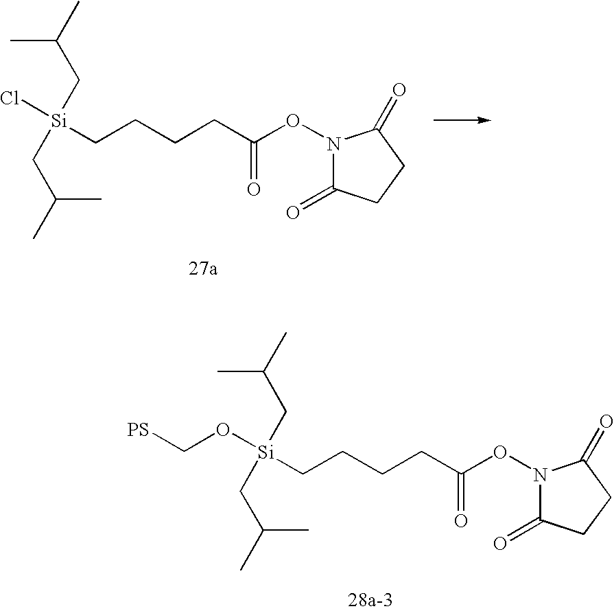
C(CCCC(ON1C(=O)CCC1=O)=O)[Si](CC(C)C)(CC(C)C)Cl.C(CCCC(ON1C(=O)CCC1=O)=O)[Si](CC(C)C)(CC(C)C)OC[PS]
